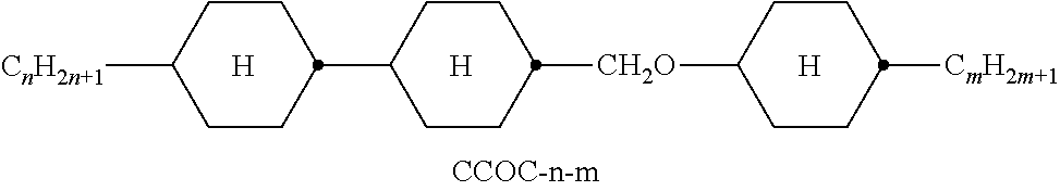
[H].[H].C1CC(C2CCC([CH2O]C3CCC([CmH2m+1])CC3)CC2)CCC1[CnH2n+1].[H]
